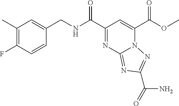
C1(C(NCC2=CC(C)=C(F)C=C2)=O)=NC2=NC(C(N)=O)=NN2C(C(OC)=O)=C1
